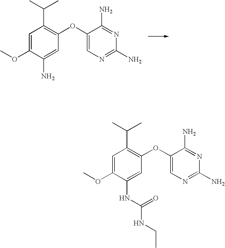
C1=C(OC)C(N)=CC(OC2=CN=C(N)N=C2N)=C1C(C)C.C1=C(OC)C(NC(NCC)=O)=CC(OC2=CN=C(N)N=C2N)=C1C(C)C
